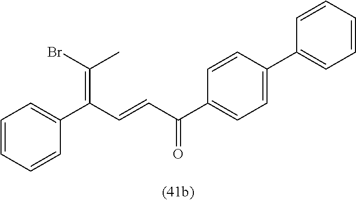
C1=CC=CC(C(C=CC(C2=CC=C(C3=CC=CC=C3)C=C2)=O)=C(Br)C)=C1
